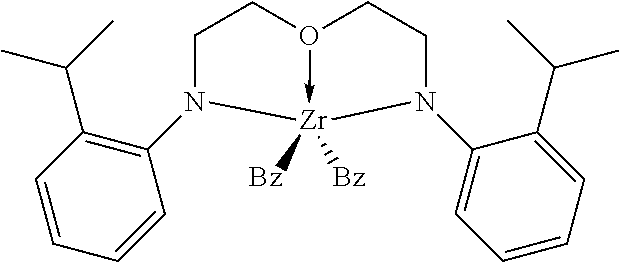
C1CO2->[Zr]([Bz])([Bz])(N1C1=C(C(C)C)C=CC=C1)N(C1=CC=CC=C1C(C)C)CC2
